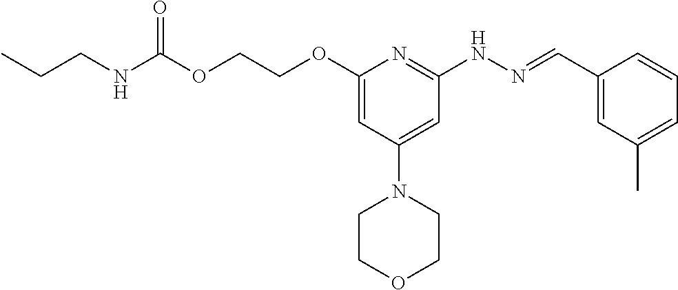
O(C(NCCC)=O)CCOC1=CC(N2CCOCC2)=CC(NN=CC2=CC(C)=CC=C2)=N1
